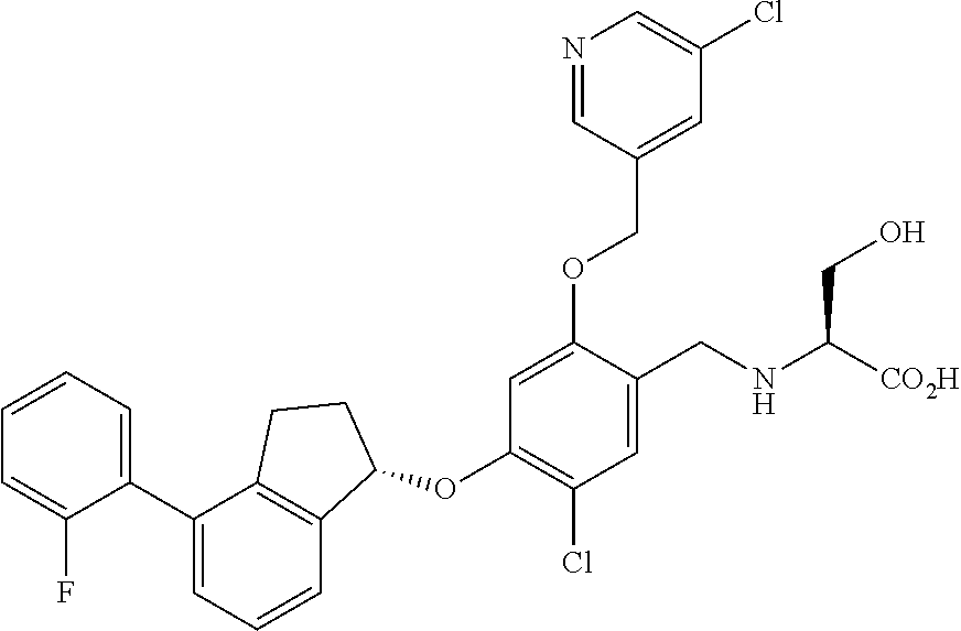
C1(C2=CC=CC3=C2CCC3OC2=C(Cl)C=C(CNC([CO2H])CO)C(OCC3=CC(Cl)=CN=C3)=C2)=CC=CC=C1F
